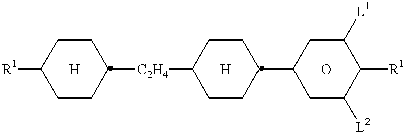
[R1]C1CCC([C2H4]C2CCC(C3CC([L2])C([R1])C([L1])C3)CC2)CC1.[H].[H].O
